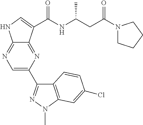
C12=NC(C3=NN(C)C4=C3C=CC(Cl)=C4)=CN=C1NC=C2C(NC(CC(N1CCCC1)=O)C)=O
